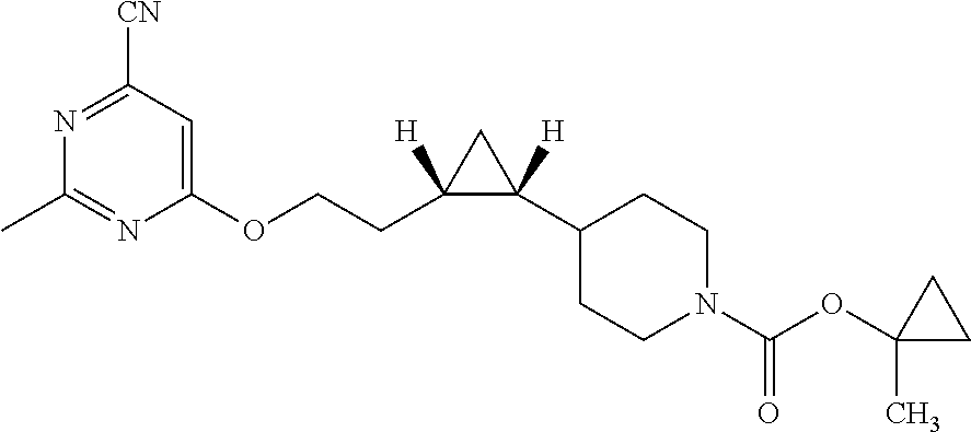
N1=C([CN])C=C(OCCC2([H])C(C3CCN(C(=O)OC4(C)CC4)CC3)([H])C2)N=C1C
